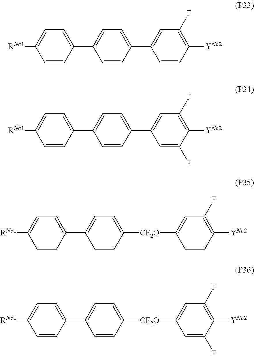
C1=C([CF2O]C2=CC(F)=C([YNc2])C=C2)C=CC(C2=CC=C([RNc1])C=C2)=C1.C1=C([CF2O]C2=CC(F)=C([YNc2])C(F)=C2)C=CC(C2=CC=C([RNc1])C=C2)=C1.C1=C(C2=CC(F)=C([YNc2])C=C2)C=CC(C2=CC=C([RNc1])C=C2)=C1.C1=C(C2=CC(F)=C([YNc2])C(F)=C2)C=CC(C2=CC=C([RNc1])C=C2)=C1
